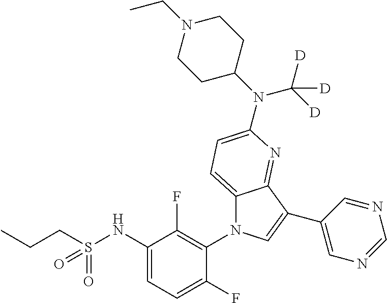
C12=CC=C(N(C3CCN(CC)CC3)C([D])([D])[D])N=C1C(C1=CN=CN=C1)=CN2C1=C(F)C(NS(CCC)(=O)=O)=CC=C1F
